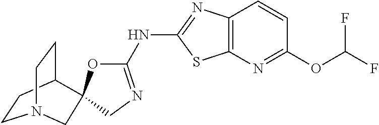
C12=C(N=C(OC(F)F)C=C1)SC(NC1=NCC3(O1)C1CCN(CC1)C3)=N2
